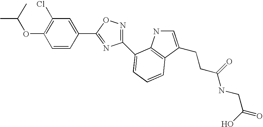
C1(OC(C)C)=C(Cl)C=C(C2=NC(C3=CC=CC4=C3NC=C4CCC(NCC(O)=O)=O)=NO2)C=C1
